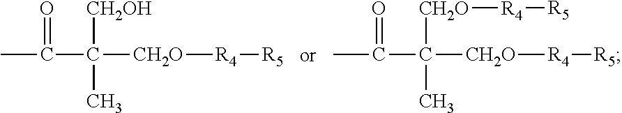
CC(C([CH2O][R4][R5])([CH2OH])C)=O.CC(C([CH2O][R4][R5])([CH2O][R4][R5])C)=O
